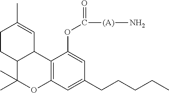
C12=C(C=C(CCCCC)C=C1OC(=O)[(A)]N)OC(C)(C)C1C2C=C(C)CC1
